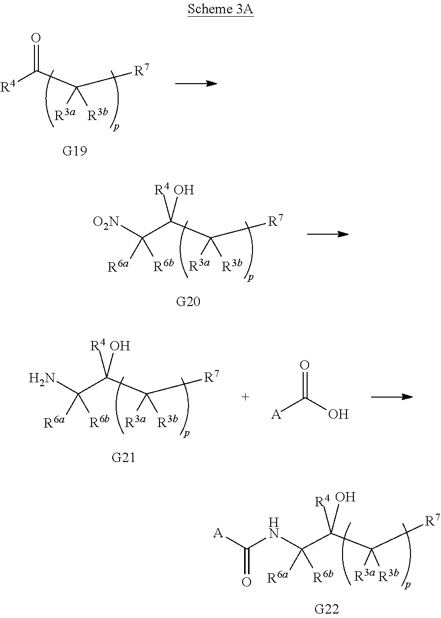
[R4]C(C([R7])([R3a])[R3b])=O.C(C(C([R7])([R3a])[R3b])([R4])O)([O2N])([R6a])[R6b].C(C(C([R7])([R3a])[R3b])([R4])O)(N)([R6a])[R6b].[A]C(=O)O.C(C(C(NC(=O)[A])([R6b])[R6a])([R4])O)([R3a])([R3b])[R7]
